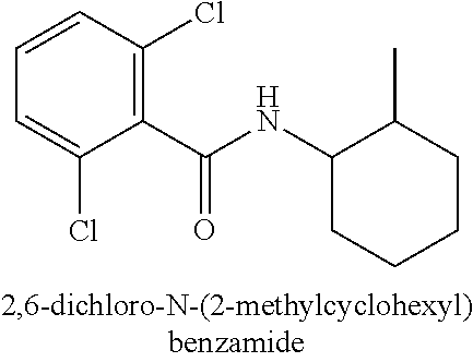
C1(C(NC2CCCCC2C)=O)=C(Cl)C=CC=C1Cl
